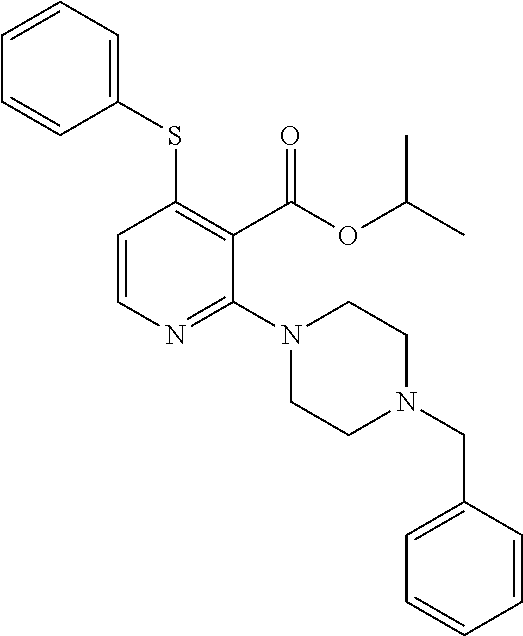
C1=CN=C(N2CCN(CC3=CC=CC=C3)CC2)C(C(OC(C)C)=O)=C1SC1=CC=CC=C1
